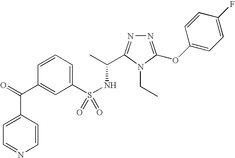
N1=C(OC2=CC=C(F)C=C2)N(CC)C(C(C)NS(=O)(C2=CC=CC(C(=O)C3=CC=NC=C3)=C2)=O)=N1
